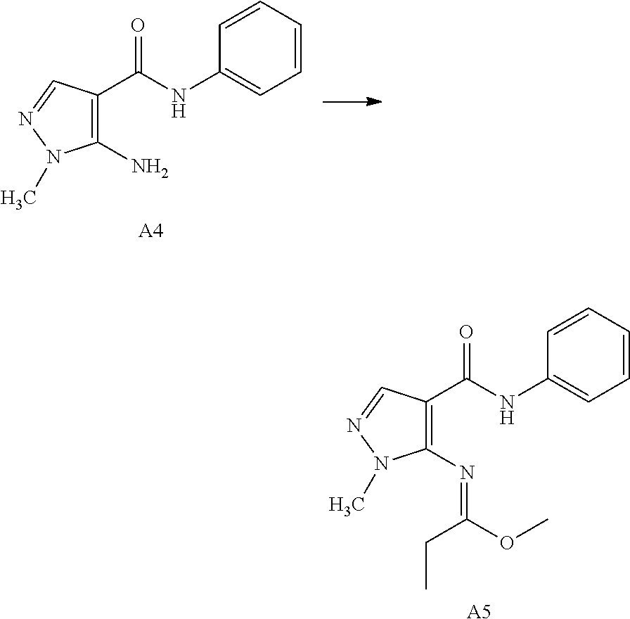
C1(N)=C(C(NC2=CC=CC=C2)=O)C=NN1C.[A4].C1(N=C(OC)CC)=C(C(NC2=CC=CC=C2)=O)C=NN1C.[A5]
